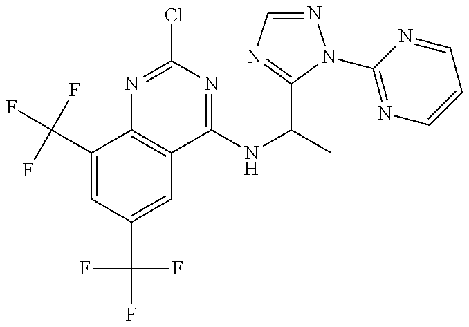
C1(C(F)(F)F)=CC(C(F)(F)F)=CC2=C1N=C(Cl)N=C2NC(C)C1=NC=NN1C1=NC=CC=N1
